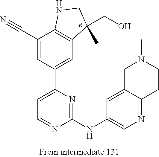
[R].C12=C(C(CO)(C)CN1)C=C(C1=CC=NC(NC3=CN=C4C(=C3)CN(C)CC4)=N1)C=C2C#N
